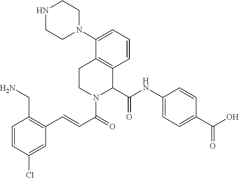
C1=CC=C(N2CCNCC2)C2=C1C(C(NC1=CC=C(C(O)=O)C=C1)=O)N(C(C=CC1=C(CN)C=CC(Cl)=C1)=O)CC2
